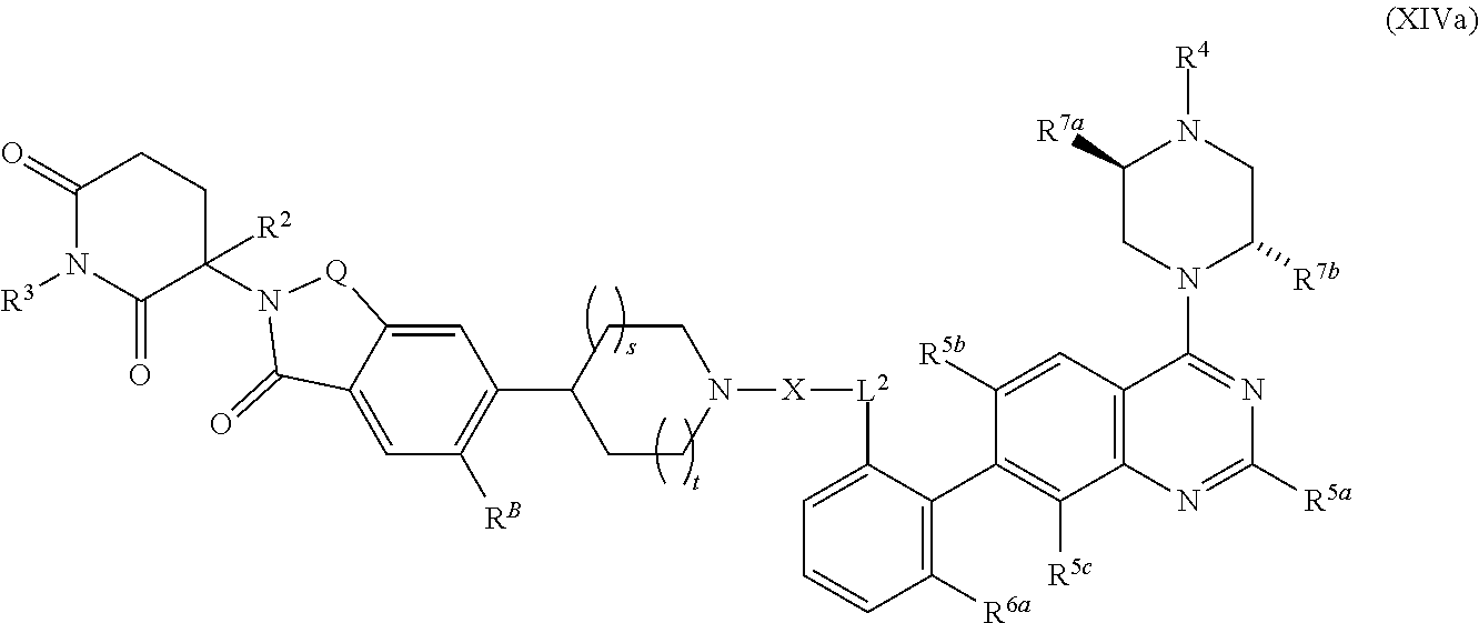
C1([R7a])CN(C2=NC([R5a])=NC3=C2C=C([R5b])C(C2=C([R6a])C=CC=C2[L2][X]N2CCC(C4=C([RB])C=C5C(=C4)[Q]N(C4([R2])CCC(=O)N([R3])C4=O)C5=O)CC2)=C3[R5c])C([R7b])CN1[R4]
